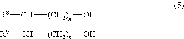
[R8]C([(CH2)g]O)C([R9])[(CH2)h]O
